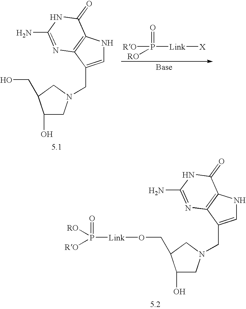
C1(O)CN(CC2=CNC3=C2N=C(N)NC3=O)CC1CO[Link]P(=O)([RO])[RO].C1(O)CN(CC2=CNC3=C2N=C(N)NC3=O)CC1CO.[RO]P(=O)([Link][X])[RO]
